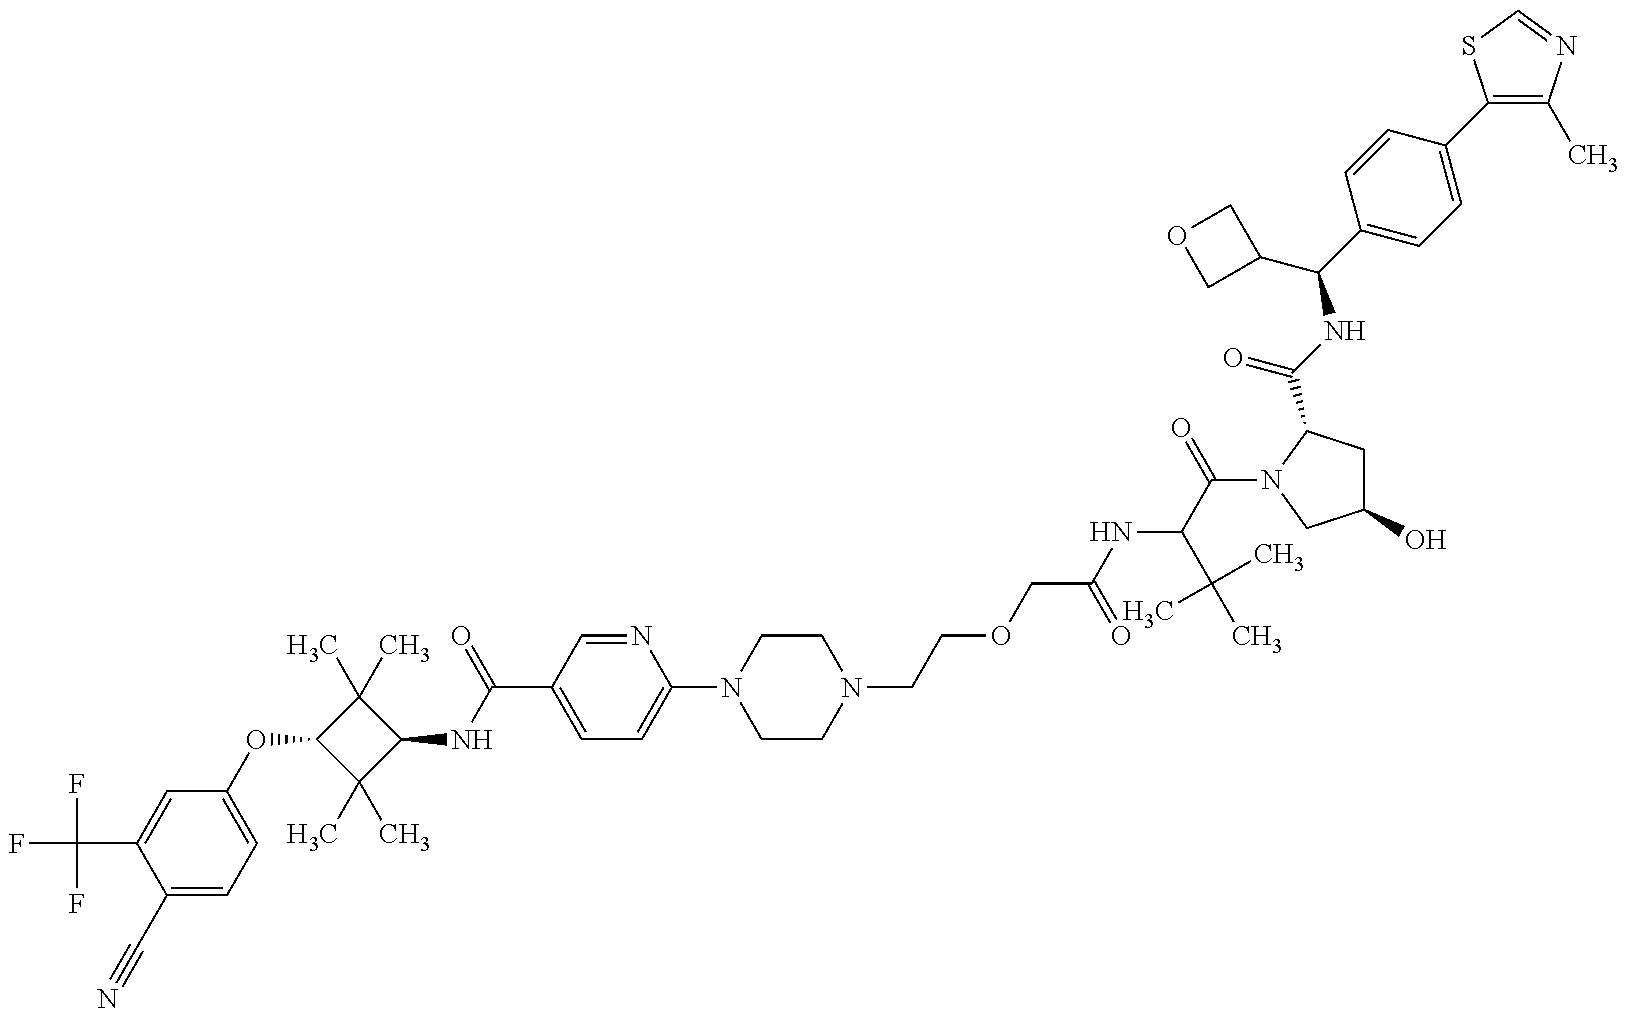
C1(C#N)=CC=C(OC2C(C)(C)C(NC(C3=CC=C(N4CCN(CCOCC(=O)NC(C(C)(C)C)C(=O)N5C(C(=O)NC(C6=CC=C(C7=C(C)N=CS7)C=C6)C6COC6)CC(O)C5)CC4)N=C3)=O)C2(C)C)C=C1C(F)(F)F
